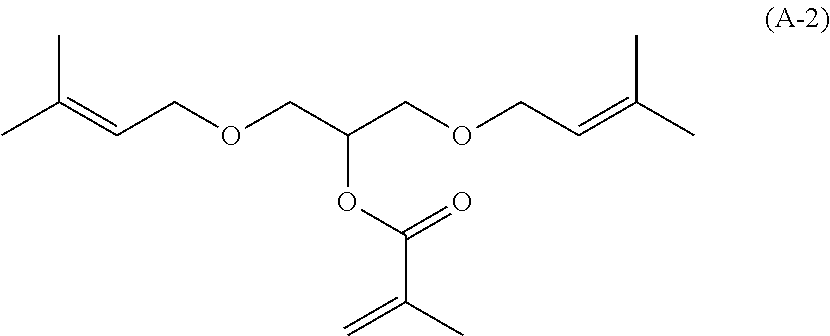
CC(=CCOCC(COCC=C(C)C)OC(=O)C(=C)C)C
